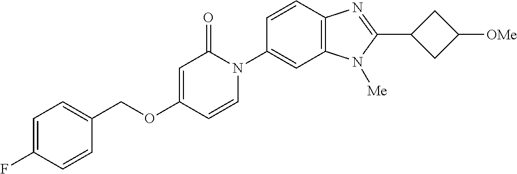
C1(COC2=CC(=O)N(C3=CC4=C(C=C3)N=C(C3CC([OMe])C3)N4[Me])C=C2)=CC=C(F)C=C1
